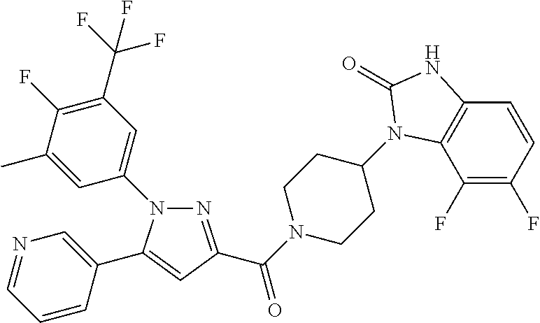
N1(C2=CC(C(F)(F)F)=C(F)C(C)=C2)N=C(C(N2CCC(N3C4=C(C=CC(F)=C4F)NC3=O)CC2)=O)C=C1C1=CN=CC=C1
